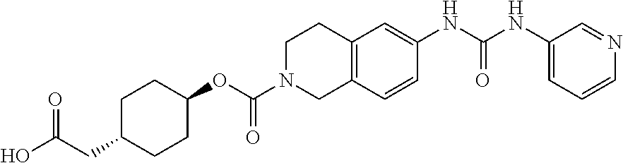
C1C(CC(O)=O)CCC(OC(N2CC3=C(CC2)C=C(NC(NC2=CC=CN=C2)=O)C=C3)=O)C1
